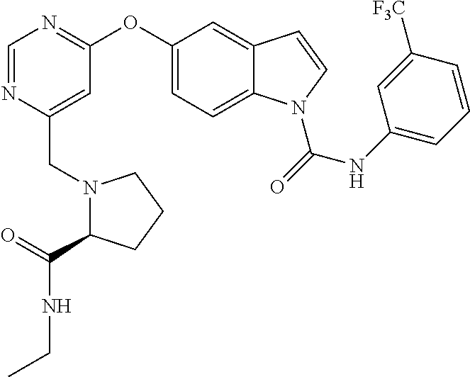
C1=NC(CN2C(C(=O)NCC)CCC2)=CC(OC2=CC=C3C(=C2)C=CN3C(=O)NC2=CC=CC([F3C])=C2)=N1
